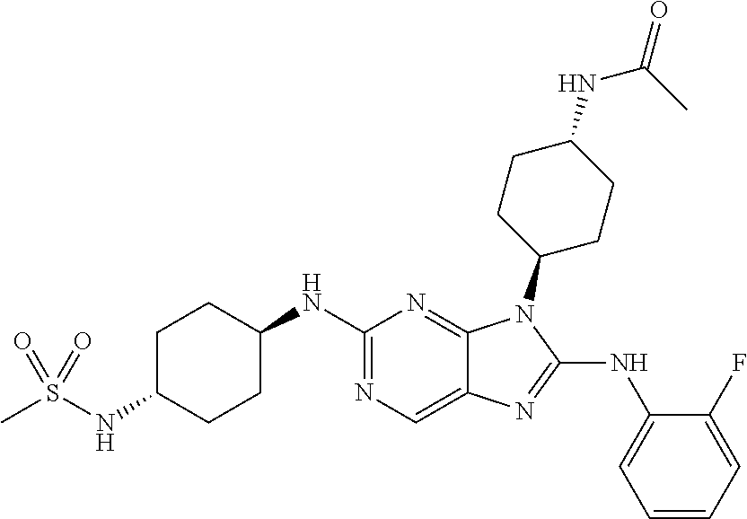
N1=C(NC2CCC(NS(C)(=O)=O)CC2)N=C2C(=C1)N=C(NC1=CC=CC=C1F)N2C1CCC(NC(C)=O)CC1
